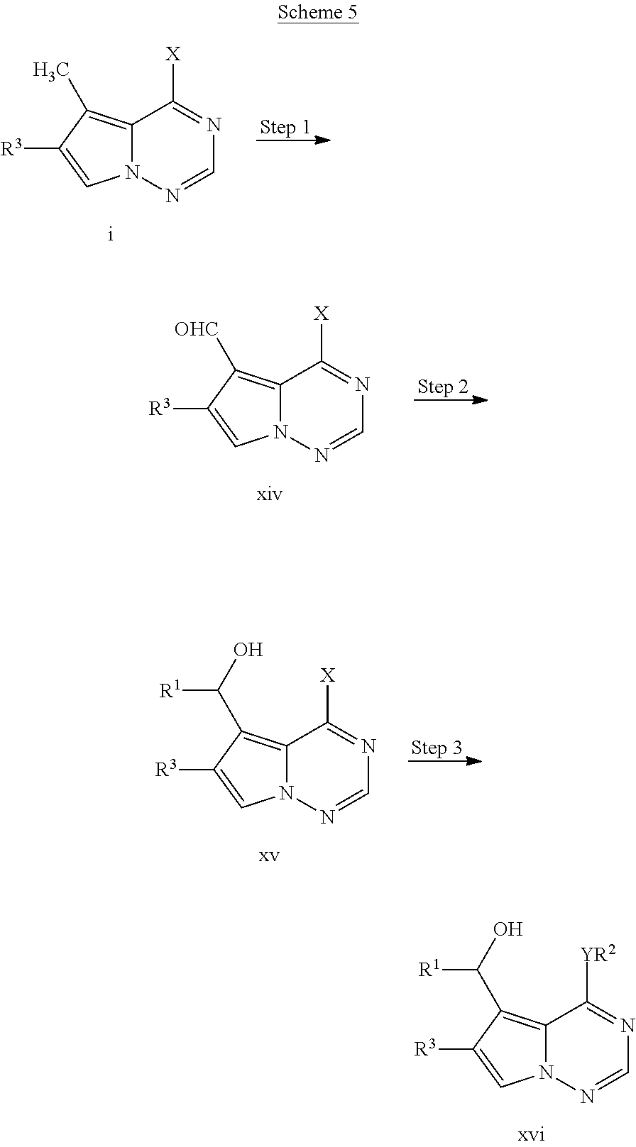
N1=CN=C([X])C2=C(C)C([R3])=CN12.N1=CN=C([X])C2=C([OHC])C([R3])=CN12.N1=CN=C([X])C2=C(C([R1])O)C([R3])=CN12.N1=CN=C([YR2])C2=C(C([R1])O)C([R3])=CN12
